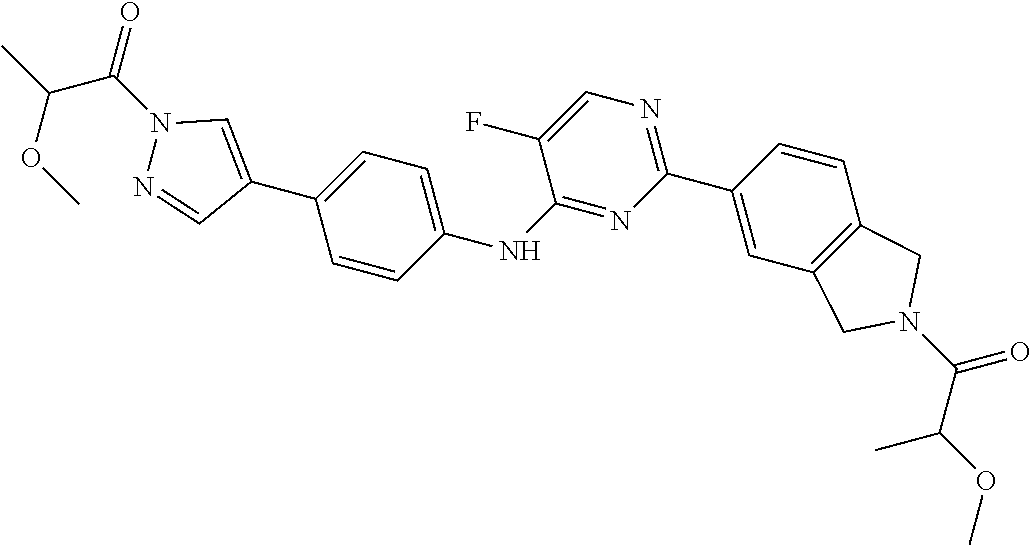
N1(C(C(C)OC)=O)N=CC(C2=CC=C(NC3=NC(C4=CC5=C(C=C4)CN(C(C(OC)C)=O)C5)=NC=C3F)C=C2)=C1
